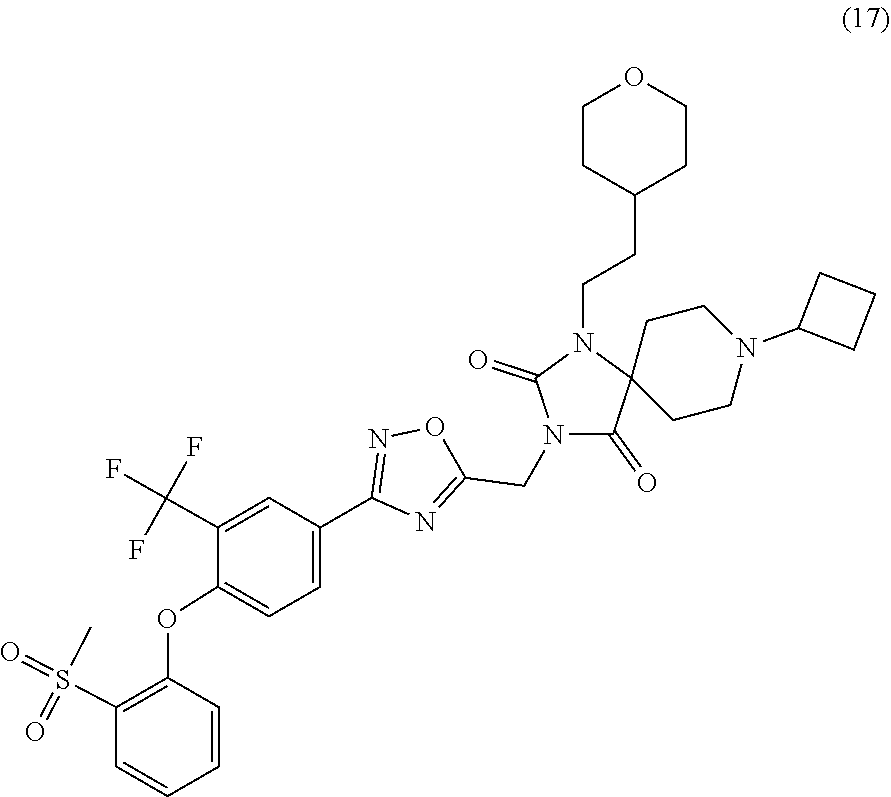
C1(C2=CC=C(OC3=C(S(=O)(C)=O)C=CC=C3)C(C(F)(F)F)=C2)=NOC(CN2C(=O)C3(CCN(C4CCC4)CC3)N(CCC3CCOCC3)C2=O)=N1
